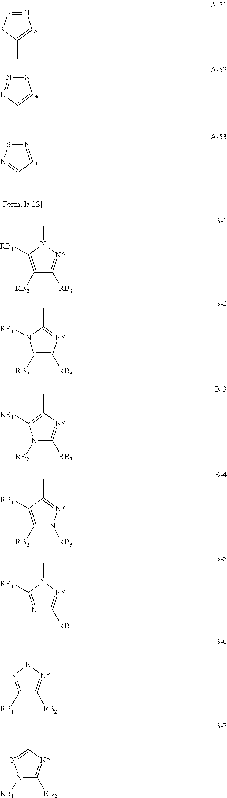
S1N=NC(C)=C1.N1=CC(C)=NS1.N1=NSC(C)=C1.C1([RB2])=C([RB1])N(C)[N*]=C1[RB3].C1([RB2])=C([RB3])[N*]=C(C)N1[RB1].N1([RB2])C([RB3])=[N*]C(C)=C1[RB1].C1([RB2])=C([RB1])C(C)=[N*]N1[RB3].N1=C([RB1])N(C)[N*]=C1[RB2].C1([RB2])=[N*]N(C)N=C1[RB1].N1([RB1])C([RB2])=[N*]C(C)=N1
